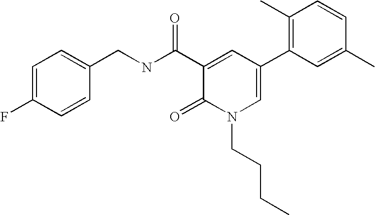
C1(CNC(C2=CC(C3=C(C)C=CC(C)=C3)=CN(CCCC)C2=O)=O)=CC=C(F)C=C1
